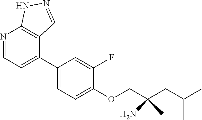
N1=CC=C(C2=CC=C(OCC(CC(C)C)(N)C)C(F)=C2)C2=C1NN=C2
